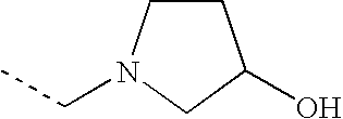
C1CN(CC)CC1O
